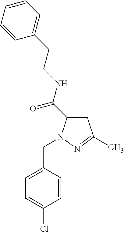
ClC1=CC=C(CN2C(C(NCCC3=CC=CC=C3)=O)=CC(C)=N2)C=C1
